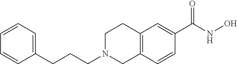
C(CCN1CC2=C(CC1)C=C(C(NO)=O)C=C2)C1=CC=CC=C1
